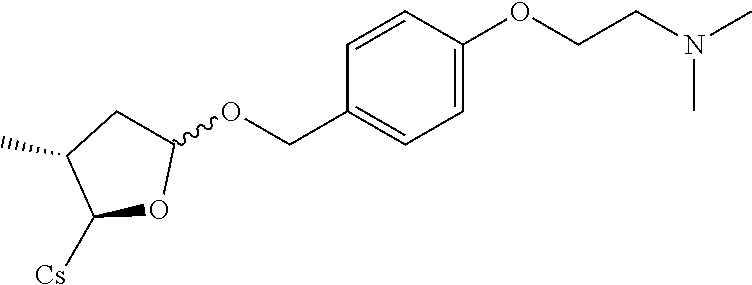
CN(CCOC1=CC=C(COC2CC(C)C([Cs])O2)C=C1)C
